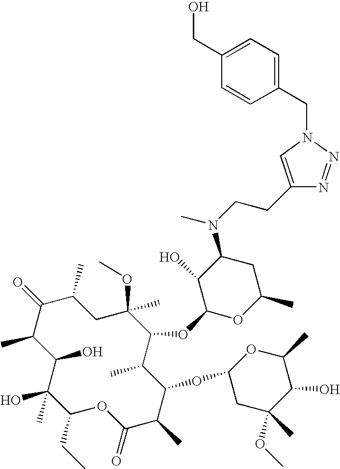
C1(O)C(C)C(=O)C(C)CC(C)(OC)C(OC2OC(C)CC(N(CCC3=CN(CC4=CC=C(CO)C=C4)N=N3)C)C2O)C(C)C(OC2CC(OC)(C)C(O)C(C)O2)C(C)C(=O)OC(CC)C1(O)C
